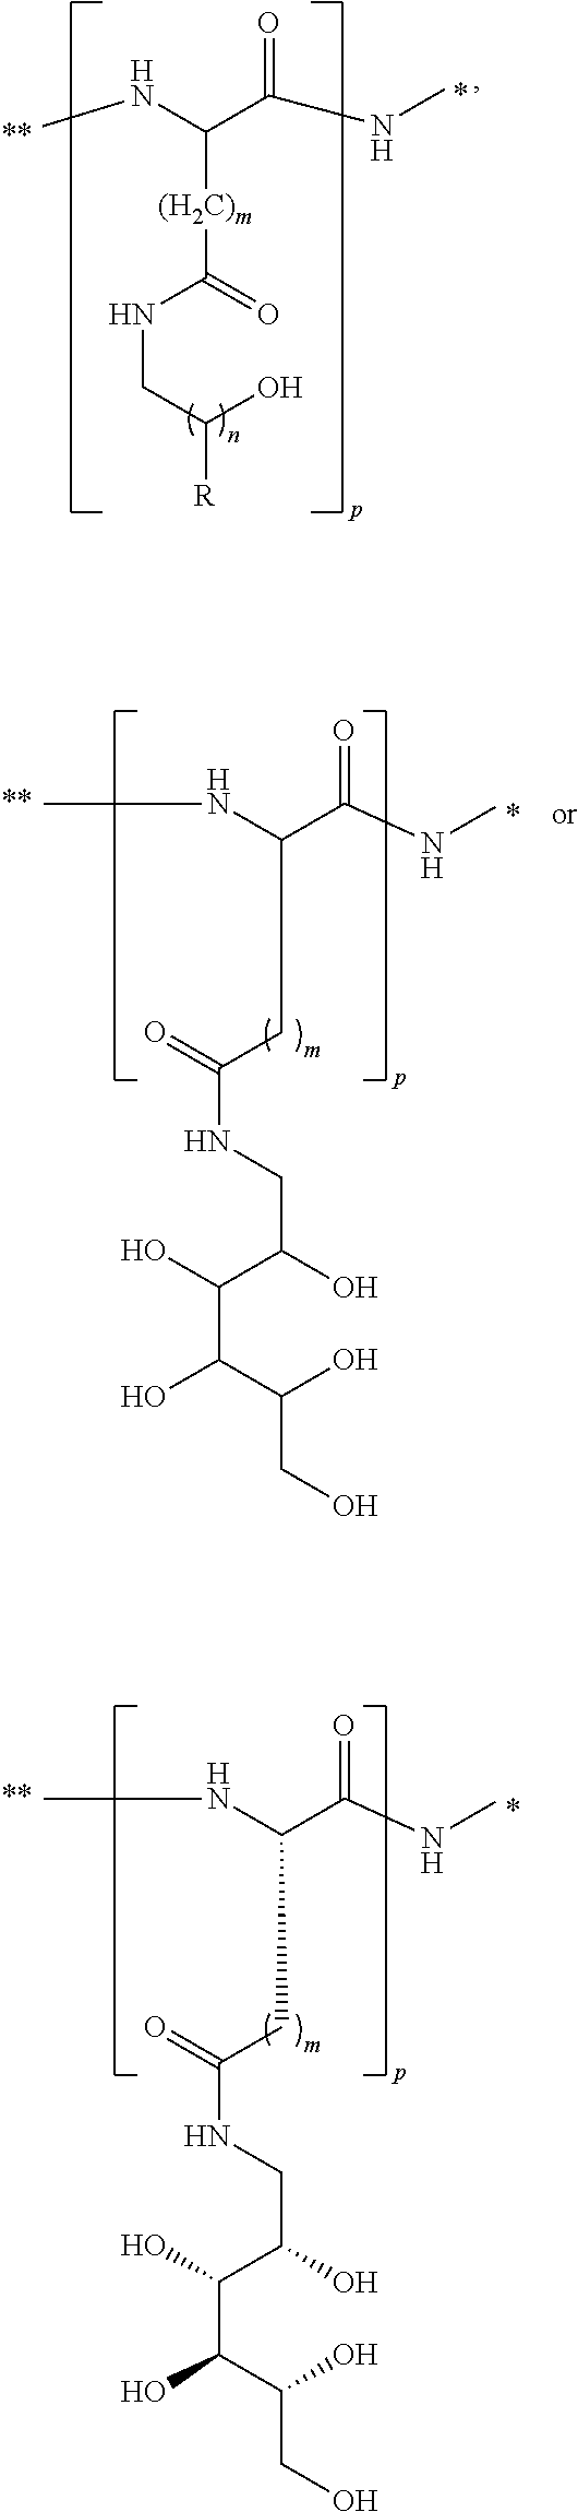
C([(H2C)m]C(NCC(O)[R])=O)(NC)C(NC)=O.N(C(C(NC)=O)CC(=O)NCC(C(C(C(O)CO)O)O)O)C.N(C(C(NC)=O)CC(=O)NCC(C(C(C(O)CO)O)O)O)C
